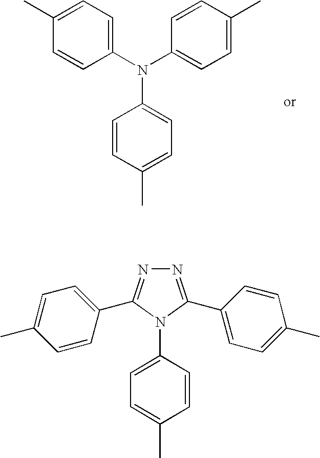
C1=CC(C)=CC=C1N(C1=CC=C(C)C=C1)C1=CC=C(C)C=C1.C1=CC(N2C(C3=CC=C(C)C=C3)=NN=C2C2=CC=C(C)C=C2)=CC=C1C
